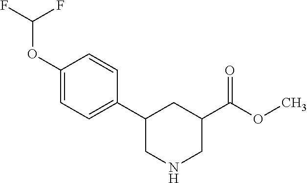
C1(OC(F)F)=CC=C(C2CNCC(C(=O)OC)C2)C=C1
